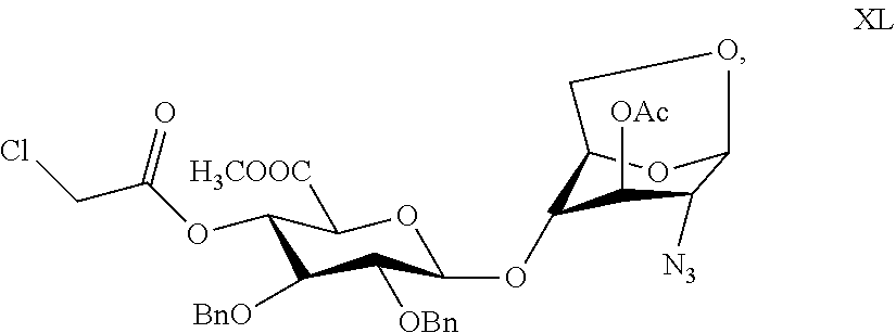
C1(OC(=O)CCl)C([BnO])C([OBn])C(OC2C3OC(C([N3])C2[OAc])OC3)OC1[H3COOC]
